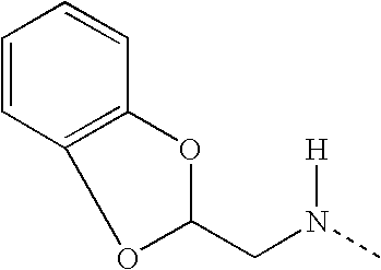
C1=CC2=C(C=C1)OC(CN(C)[H])O2
